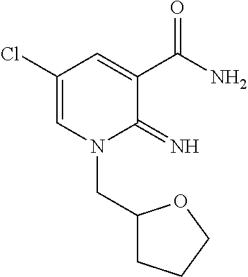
C1(Cl)=CN(CC2CCCO2)C(=N)C(C(N)=O)=C1
